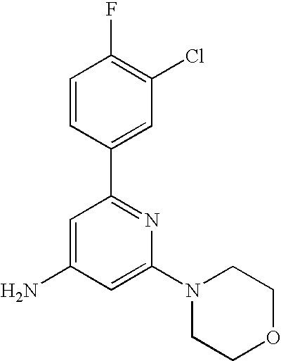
C1=C(N)C=C(N2CCOCC2)N=C1C1=CC(Cl)=C(F)C=C1
